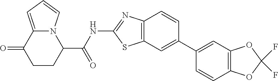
C1CC(C(NC2=NC3=C(S2)C=C(C2=CC4=C(C=C2)OC(F)(F)O4)C=C3)=O)N2C(=CC=C2)C1=O
